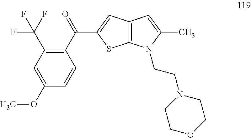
C12=C(C=C(C(C3=C(C(F)(F)F)C=C(OC)C=C3)=O)S1)C=C(C)N2CCN1CCOCC1
